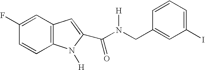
C12=C(C=CC(F)=C1)N([H])C(C(N([H])CC1=CC(I)=CC=C1)=O)=C2
